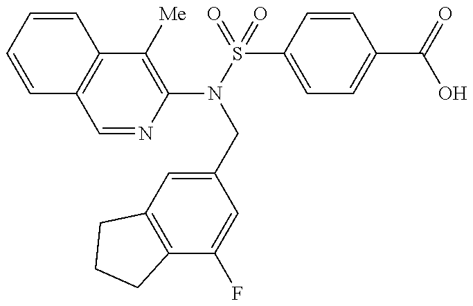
C1=CC=CC2=C1C=NC(N(S(=O)(C1=CC=C(C(=O)O)C=C1)=O)CC1=CC3=C(C(F)=C1)CCC3)=C2[Me]
